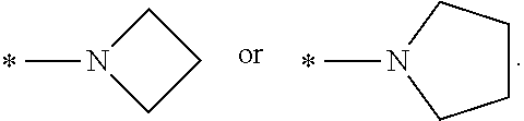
C1N(C)CC1.C1CCN(C)C1
